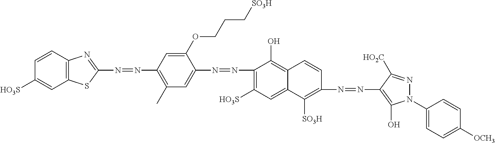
N(=NC1=C(C)C=C(N=NC2=C([HO3S])C=C3C(=C2O)C=CC(N=NC2=C(O)N(C4=CC=C([OCH3])C=C4)N=C2[HO2C])=C3[SO3H])C(OCCC[SO3H])=C1)C1=NC2=C(S1)C=C([HO3S])C=C2
